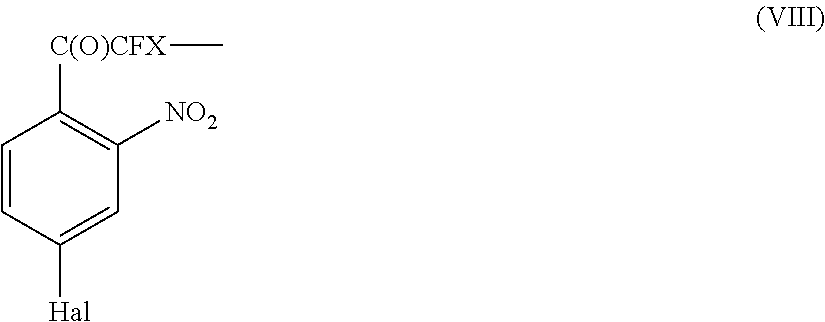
C1=CC([Hal])=CC([NO2])=C1[C(O)CFX]C
